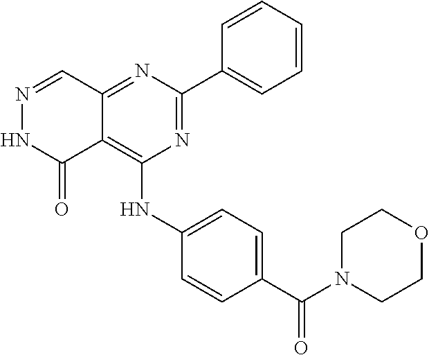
N1=C(C2=CC=CC=C2)N=C2C(=C1NC1=CC=C(C(N3CCOCC3)=O)C=C1)C(=O)NN=C2
